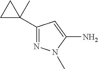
C1(C2(C)CC2)=NN(C)C(N)=C1
